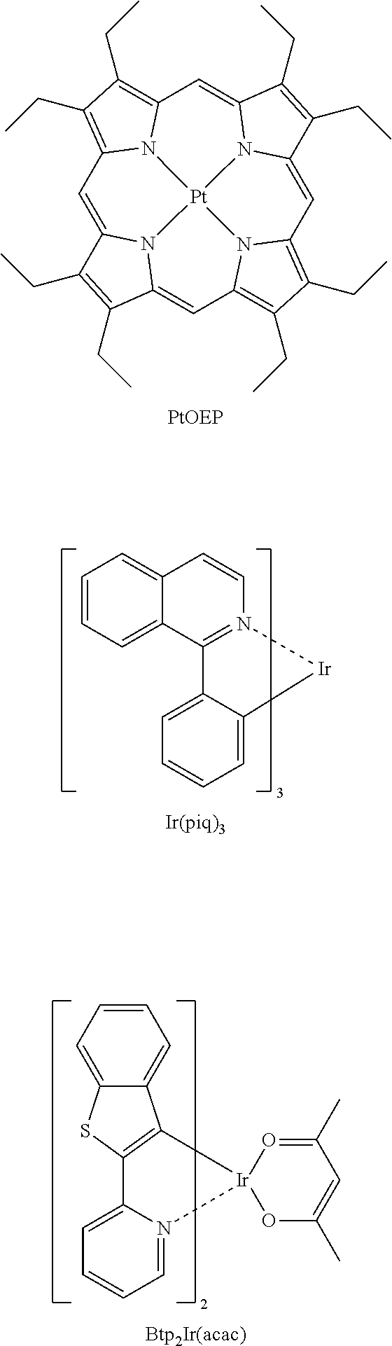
C1=CC=C2C(=C1)C=CN1=C2C2=CC=CC=C2[Ir]1.C12=CC=CC=C1C1=C(S2)C2=CC=CC=N2[Ir]12OC(C)=CC(C)=O2.C1=C2N3C(=CC4=C(CC)C(CC)=C5C=C6N7C(=CC8=C(CC)C(CC)=C1N8[Pt]73N54)C(CC)=C6CC)C(CC)=C2CC
